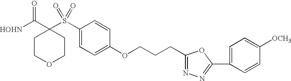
[HOHN]C(C1(S(C2=CC=C(OCCCC3=NN=C(C4=CC=C([OCH3])C=C4)O3)C=C2)(=O)=O)CCOCC1)=O
